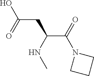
N1(C(C(CC(O)=O)NC)=O)CCC1
